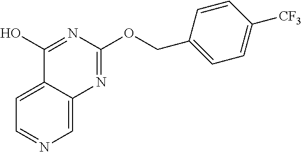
C1=C2C(=CN=C1)N=C(OCC1=CC=C([CF3])C=C1)N=C2O
